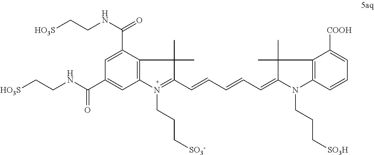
C1=C(C(NCC[HO3S])=O)C2=C(C=C1C(NCC[HO3S])=O)N(CCC[SO3-])=C(C=CC=CC=C1N(CCC[SO3H])C3=C(C([COOH])=CC=C3)C1(C)C)C2(C)C
